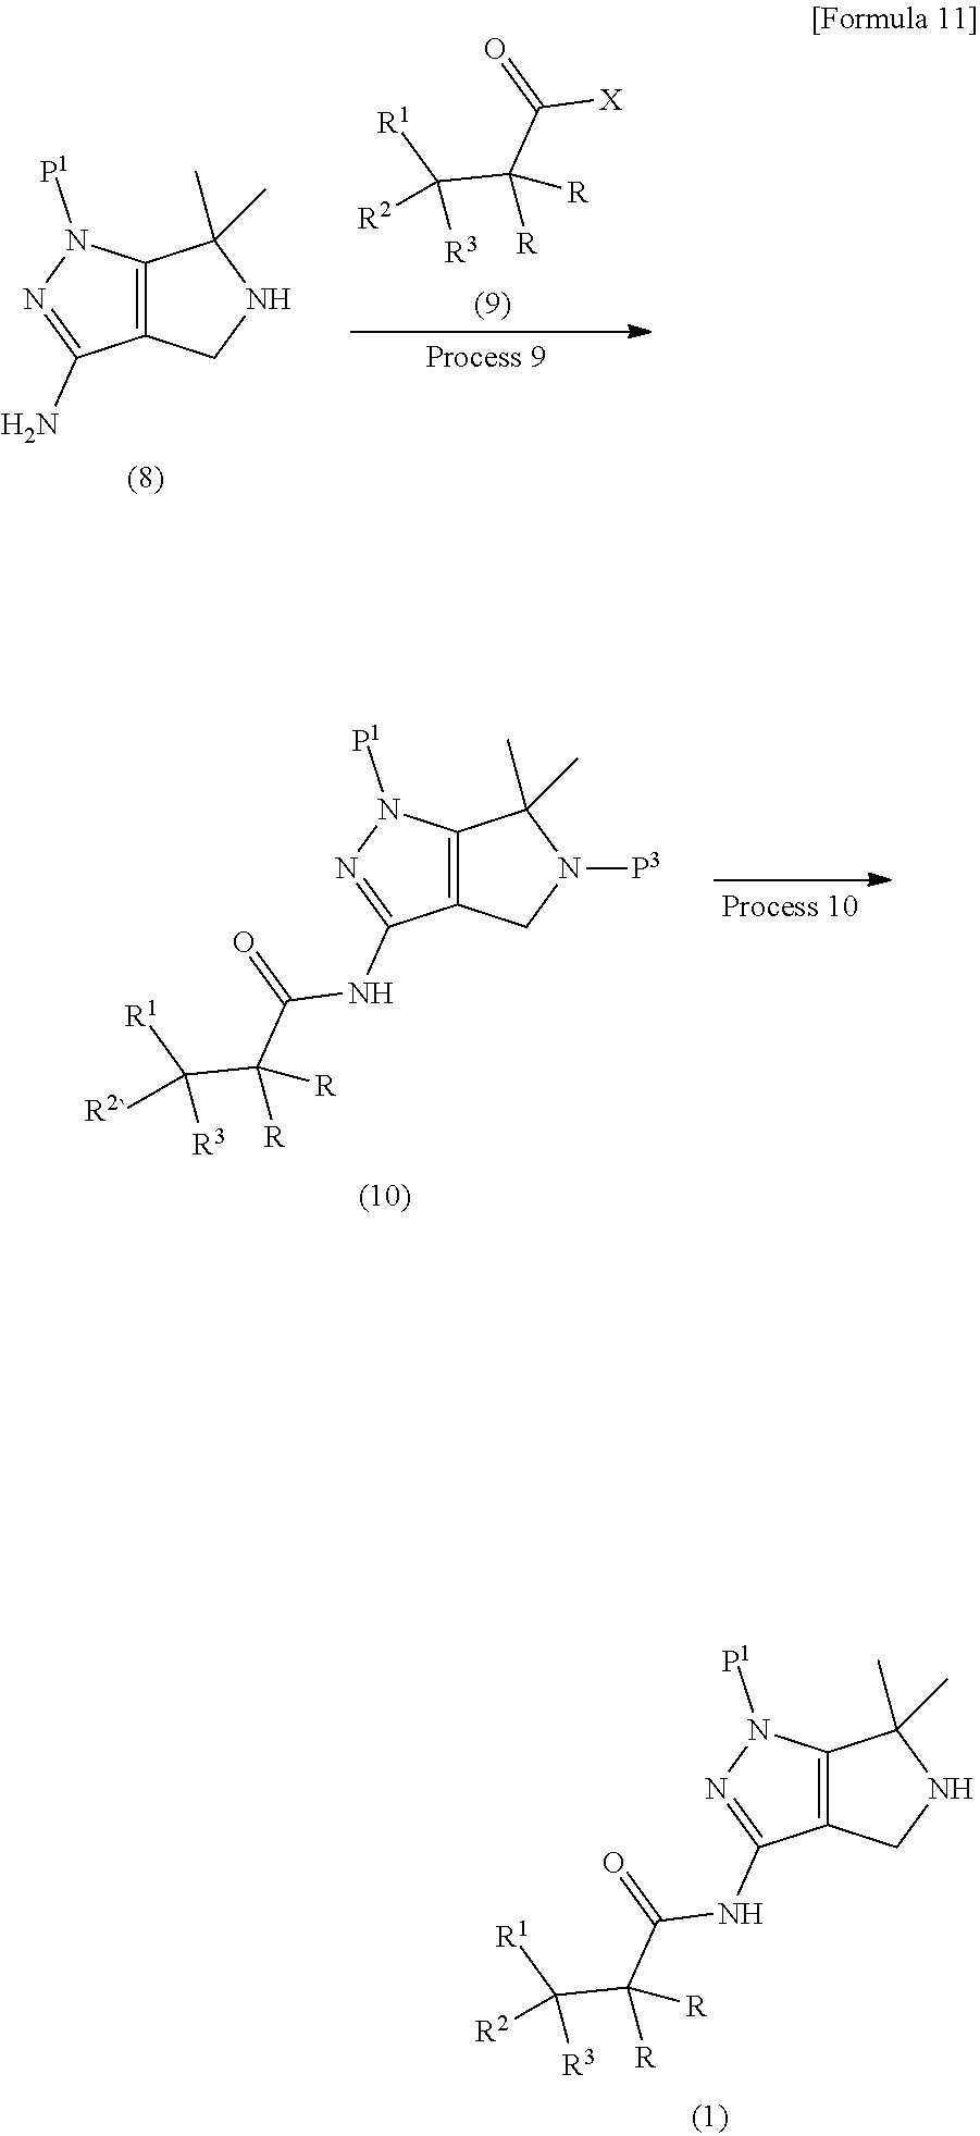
C12=C(CNC1(C)C)C(NC(=O)C(C([R1])([R3])[R2])([R])[R])=NN2[P1].C12=C(CNC1(C)C)C(N)=NN2[P1].O=C([X])C(C([R1])([R3])[R2])([R])[R].C12=C(CN([P3])C1(C)C)C(NC(=O)C(C([R1])([R3])[R2`])([R])[R])=NN2[P1]
